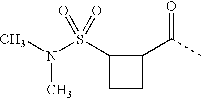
CN(S(C1CCC1C(C)=O)(=O)=O)C
